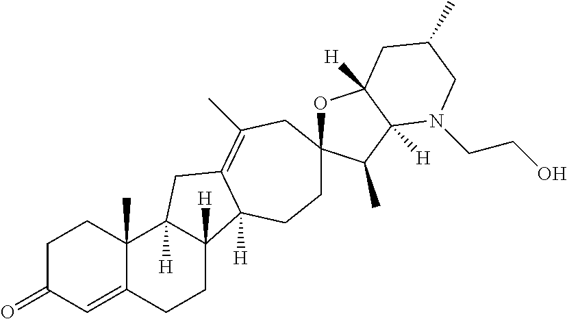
C1C(=O)C=C2C(C)(C1)C1([H])C([H])(CC2)C2([H])C(=C(C)CC3(OC4([H])C([H])(C3C)N(CCO)CC(C)C4)CC2)C1
